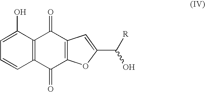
C1=C(O)C2=C(C=C1)C(=O)C1=C(C2=O)C=C(C(O)[R])O1
